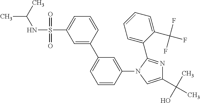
CC(C)NS(=O)(=O)C1=CC=CC(C2=CC=CC(N3C=C(C(C)(O)C)N=C3C3=CC=CC=C3C(F)(F)F)=C2)=C1
